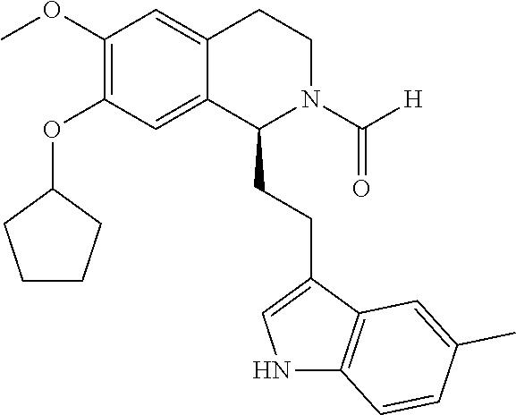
C1(OC2CCCC2)=C(OC)C=C2C(=C1)C(CCC1=CNC3=C1C=C(C)C=C3)N(C([H])=O)CC2
